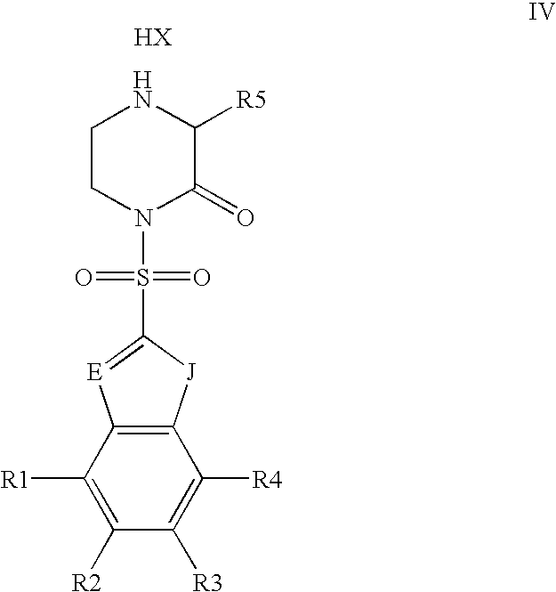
C1([R2])=C([R1])C2=C(C([R4])=C1[R3])[J]C(S(=O)(=O)N1C(=O)C([R5])NCC1)=[E]2
